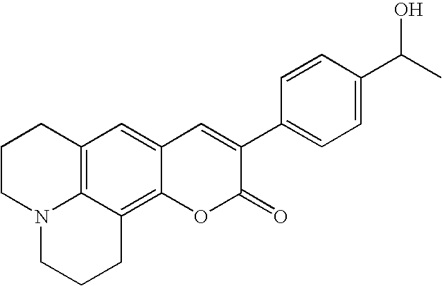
C12=CC3=C4C(=C1OC(=O)C(C1=CC=C(C(C)O)C=C1)=C2)CCCN4CCC3
